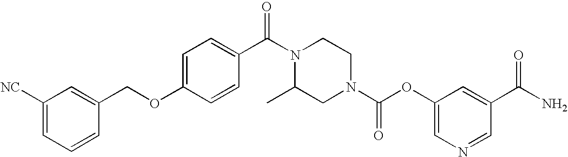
C1(C)CN(C(OC2=CN=CC(C(N)=O)=C2)=O)CCN1C(C1=CC=C(OCC2=CC([NC])=CC=C2)C=C1)=O
